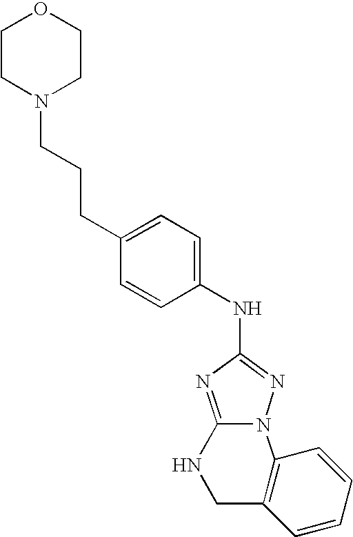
C12=NC(NC3=CC=C(CCCN4CCOCC4)C=C3)=NN1C1=C(CN2)C=CC=C1
